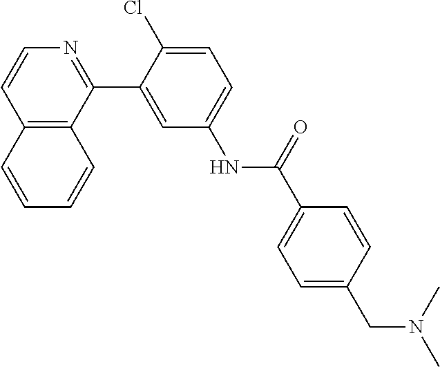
C12=C(C(C3=CC(NC(C4=CC=C(CN(C)C)C=C4)=O)=CC=C3Cl)=NC=C1)C=CC=C2
